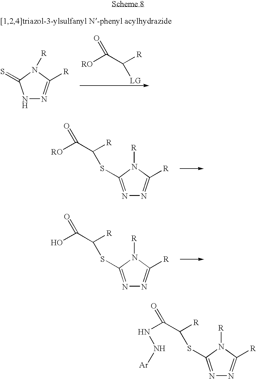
N1N=C([R])N([R])C1=S.C(C([LG])[R])(=O)[RO].N1=C(SC(C([RO])=O)[R])N([R])C([R])=N1.N1=C(SC(C(O)=O)[R])N([R])C([R])=N1.N1=C(SC(C(NN[Ar])=O)[R])N([R])C([R])=N1
